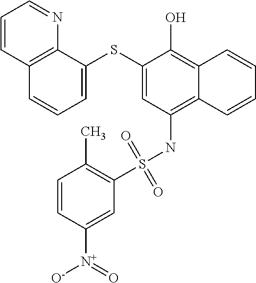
C1=C(SC2=CC=CC3=C2N=CC=C3)C(O)=C2C(=C1NS(C1=C(C)C=CC([N+]([O-])=O)=C1)(=O)=O)C=CC=C2
